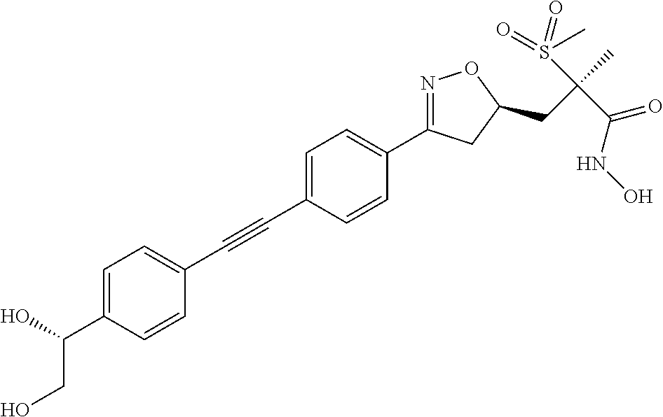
C1=C(C#CC2=CC=C(C(O)CO)C=C2)C=CC(C2=NOC(CC(C)(S(=O)(C)=O)C(NO)=O)C2)=C1
